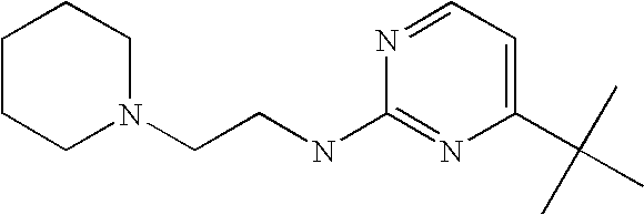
N1(CCNC2=NC(C(C)(C)C)=CC=N2)CCCCC1
